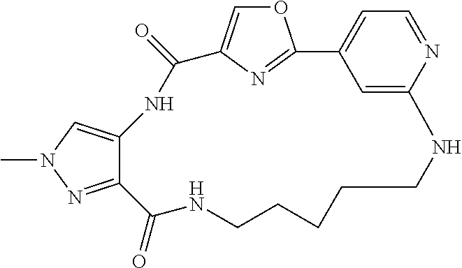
O1C=C2N=C1C1=CC=NC(=C1)NCCCCCNC(=O)C1=NN(C)C=C1NC2=O
